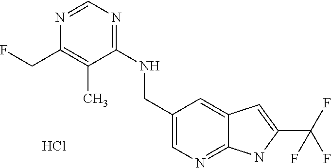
C1(NCC2=CN=C3C(=C2)C=C(C(F)(F)F)N3)=NC=NC(CF)=C1C.Cl
